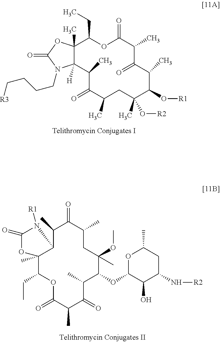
C12(C)C([H])(C(C)C(=O)C(C)CC(O[R2])(C)C(O[R1])C(C)C(=O)C(C)C(=O)OC1CC)N(CCCC[R3])C(=O)O2.C1(C)C2C(C)(C(CC)OC(=O)C(C)C(=O)C(C)C(OC3C(O)C(N[R2])CC(C)O3)C(OC)(C)CC(C)C1=O)OC(=O)N2[R1]
